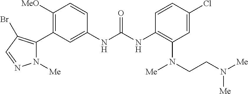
C1([MeO])=C(C2=C(Br)C=NN2[Me])C=C(NC(NC2=C(N([Me])CCN([Me])[Me])C=C(Cl)C=C2)=O)C=C1
